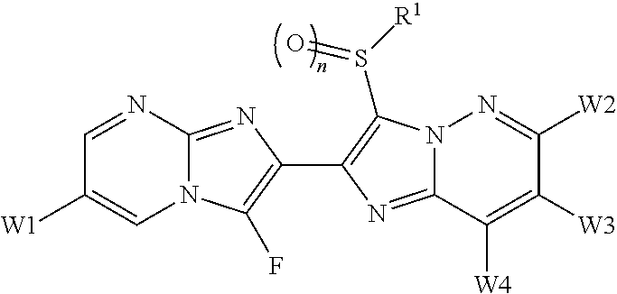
C1=NC2=NC(C3=C(S([R1])=O)N4C(=N3)C([W4])=C([W3])C([W2])=N4)=C(F)N2C=C1[W1]
